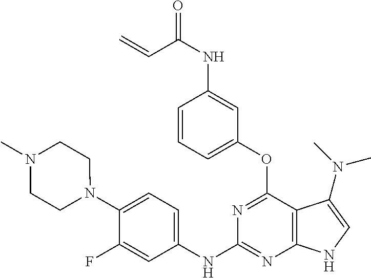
O=C(NC1=CC(OC2=NC(NC3=CC=C(N4CCN(C)CC4)C(F)=C3)=NC3=C2C(N(C)C)=CN3)=CC=C1)C=C
